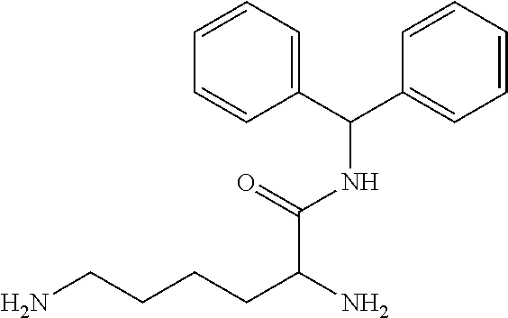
NCCCCC(N)C(=O)NC(C1=CC=CC=C1)C1=CC=CC=C1
